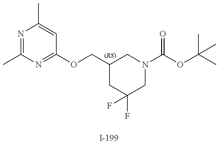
N1=C(C)N=C(OCC2CC(F)(F)CN(C(OC(C)(C)C)=O)C2)C=C1C
